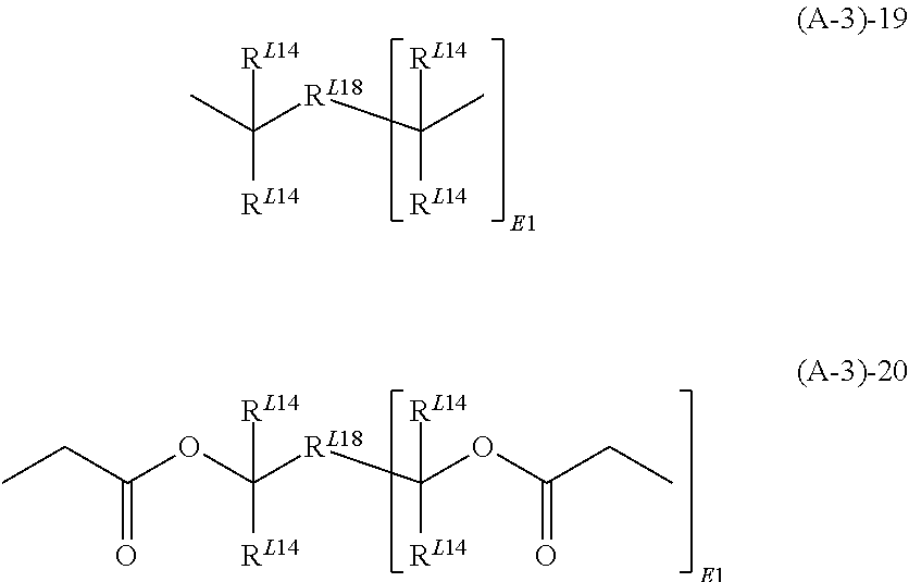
CC([RL18]C(C)([RL14])[RL14])([RL14])[RL14].O(C([RL18]C(OC(CC)=O)([RL14])[RL14])([RL14])[RL14])C(CC)=O
